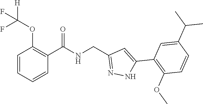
C1=CC=CC(OC(F)([H])F)=C1C(NCC1=NNC(C2=C(OC)C=CC(C(C)C)=C2)=C1)=O
